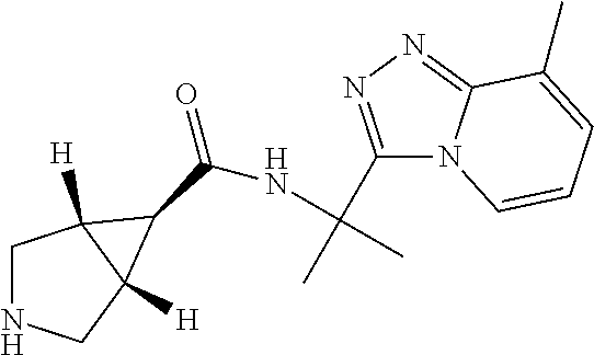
C1NCC2([H])C1([H])C2C(NC(C1=NN=C2N1C=CC=C2C)(C)C)=O
